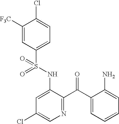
C1([F3C])=CC(S(NC2=CC(Cl)=CN=C2C(C2=CC=CC=C2N)=O)(=O)=O)=CC=C1Cl
